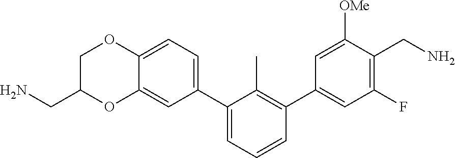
C12=CC(C3=CC=CC(C4=CC(F)=C(CN)C([OMe])=C4)=C3C)=CC=C1OCC(CN)O2
